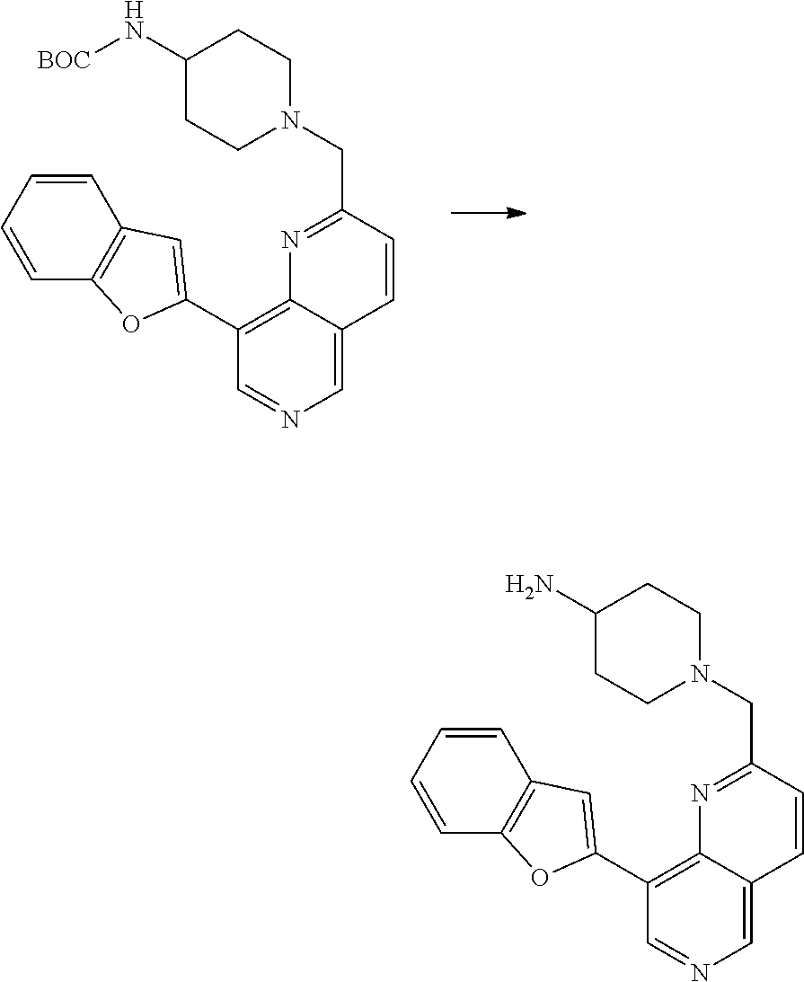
N1=C(CN2CCC(N)CC2)C=CC2=CN=CC(C3=CC4=C(O3)C=CC=C4)=C12.N1=C(CN2CCC(N[BOC])CC2)C=CC2=CN=CC(C3=CC4=C(O3)C=CC=C4)=C12
